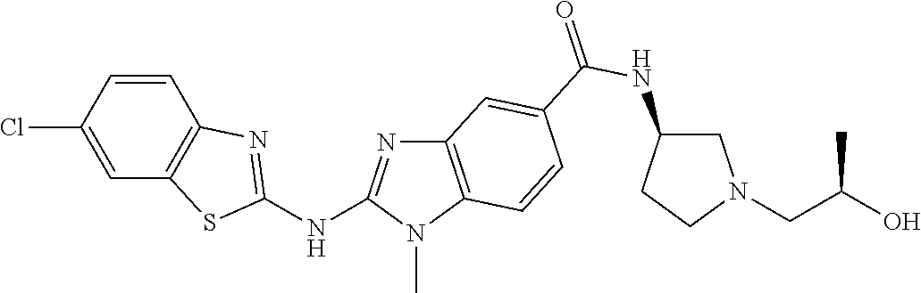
C1(Cl)=CC2=C(C=C1)N=C(NC1=NC3=C(N1C)C=CC(C(NC1CN(CC(O)C)CC1)=O)=C3)S2
